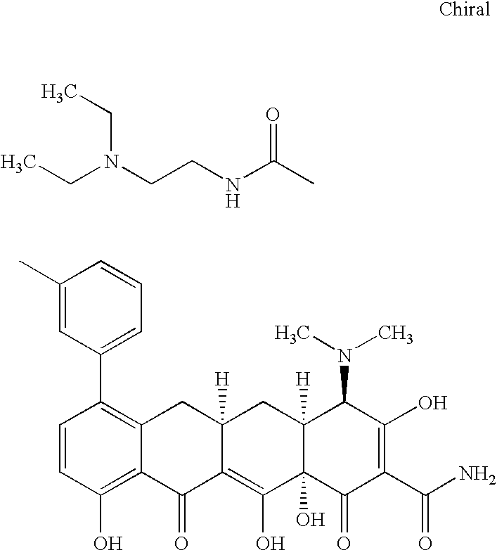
CC(NCCN(CC)CC)=O.C1=CC(O)=C2C(=C1C1=CC=CC(C)=C1)CC1([H])C(=C(O)C3(O)C([H])(C1)C(N(C)C)C(O)=C(C(N)=O)C3=O)C2=O
